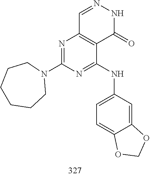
C1=NNC(=O)C2=C1N=C(N1CCCCCC1)N=C2NC1=CC=C2C(=C1)OCO2
